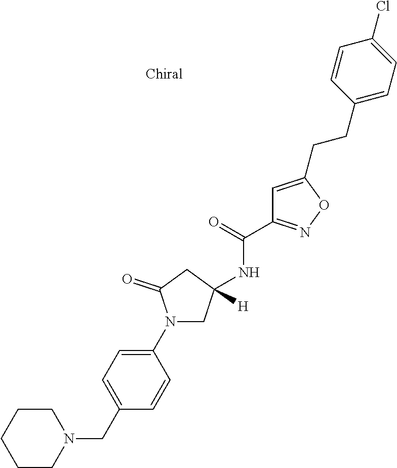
N1(C2=CC=C(CN3CCCCC3)C=C2)CC(NC(=O)C2=NOC(CCC3=CC=C(Cl)C=C3)=C2)([H])CC1=O
